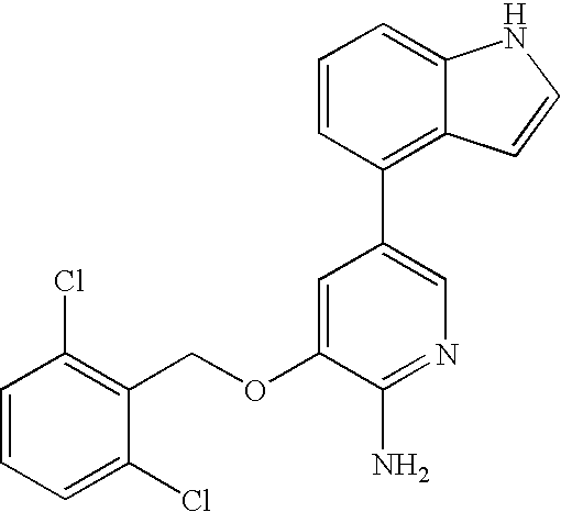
C1=CC=C(Cl)C(COC2=CC(C3=C4C(=CC=C3)NC=C4)=CN=C2N)=C1Cl
